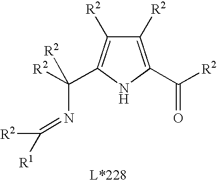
C1([R2])=C(C([R2])=O)NC(C([R2])(N=C([R2])[R1])[R2])=C1[R2]
